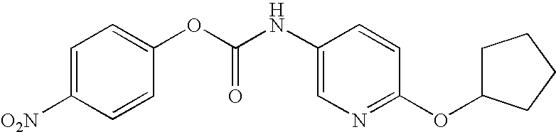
C1=C([O2N])C=CC(OC(=O)NC2=CN=C(OC3CCCC3)C=C2)=C1
